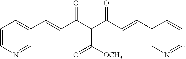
C1=CN=CC(C=CC(C(C(C=CC2=CN=CC=C2)=O)C([OCH3])=O)=O)=C1
